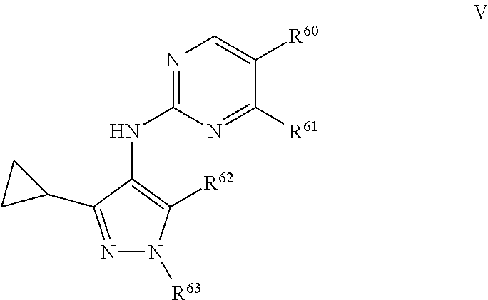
N1=C(NC2=C([R62])N([R63])N=C2C2CC2)N=C([R61])C([R60])=C1
